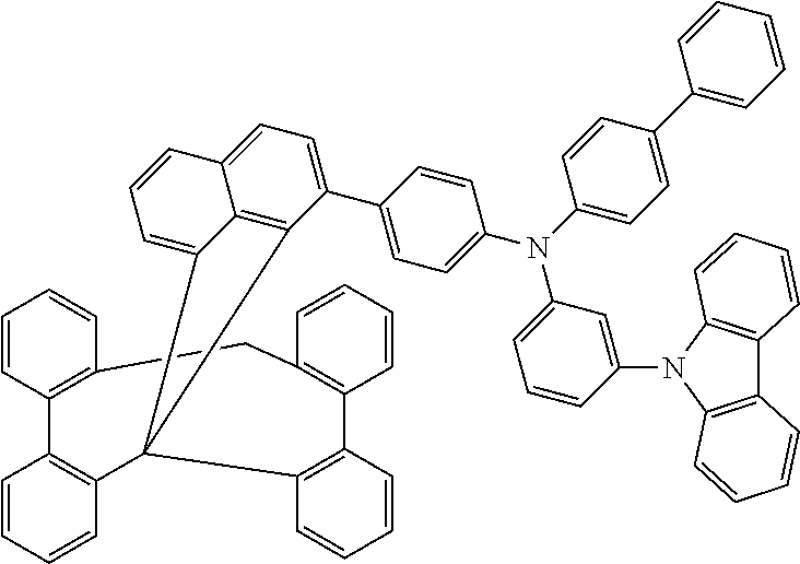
C1=C2C3=C(C(C4=CC=C(N(C5=CC=C(C6=CC=CC=C6)C=C5)C5=CC=CC(N6C7=C(C8=C6C=CC=C8)C=CC=C7)=C5)C=C4)=C1)C1(C4=C(C5=C(C=CC=C5)CC5=C(C=CC=C5)C5=C1C=CC=C5)C=CC=C4)C3=CC=C2
